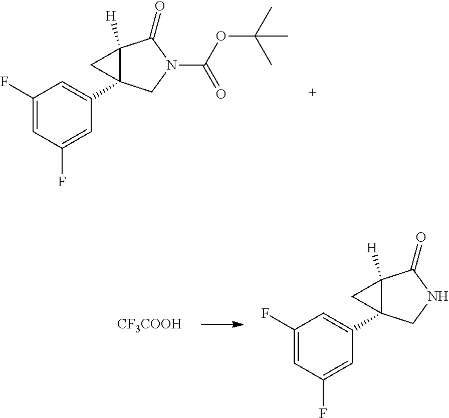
C1(F)=CC(F)=CC(C23C([H])(C2)C(=O)N(C(OC(C)(C)C)=O)C3)=C1.[CF3COOH].C1(F)=CC(F)=CC(C23C([H])(C2)C(=O)NC3)=C1
